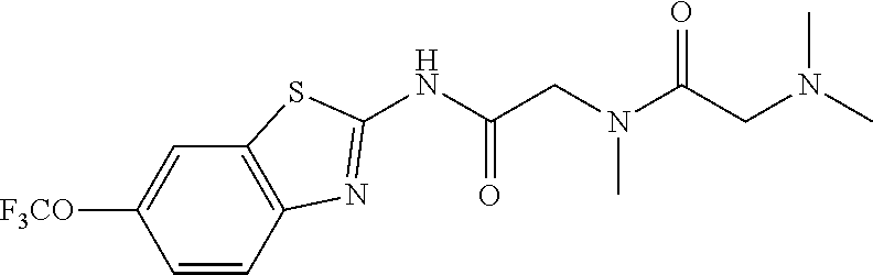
C1=CC2=C(C=C1[F3CO])SC(NC(CN(C(CN(C)C)=O)C)=O)=N2
